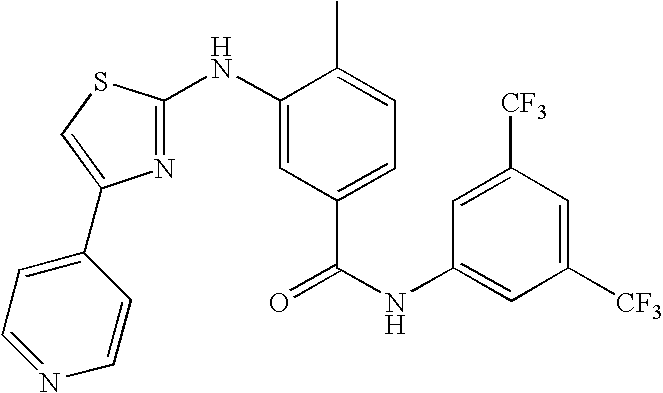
C1(NC2=NC(C3=CC=NC=C3)=CS2)=CC(C(NC2=CC([CF3])=CC([CF3])=C2)=O)=CC=C1C
